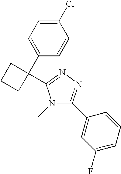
C1=C(C2(C3=NN=C(C4=CC(F)=CC=C4)N3C)CCC2)C=CC(Cl)=C1
